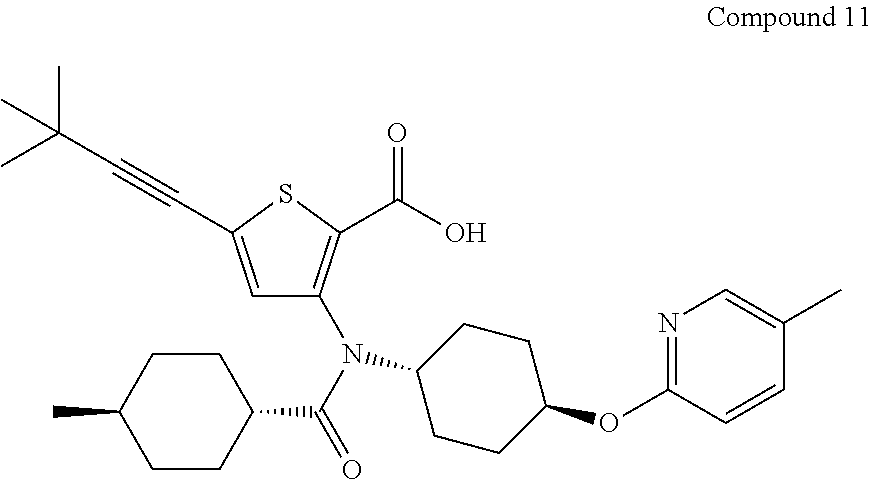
C1=C(C#CC(C)(C)C)SC(C(O)=O)=C1N(C(=O)C1CCC(C)CC1)C1CCC(OC2=NC=C(C)C=C2)CC1
